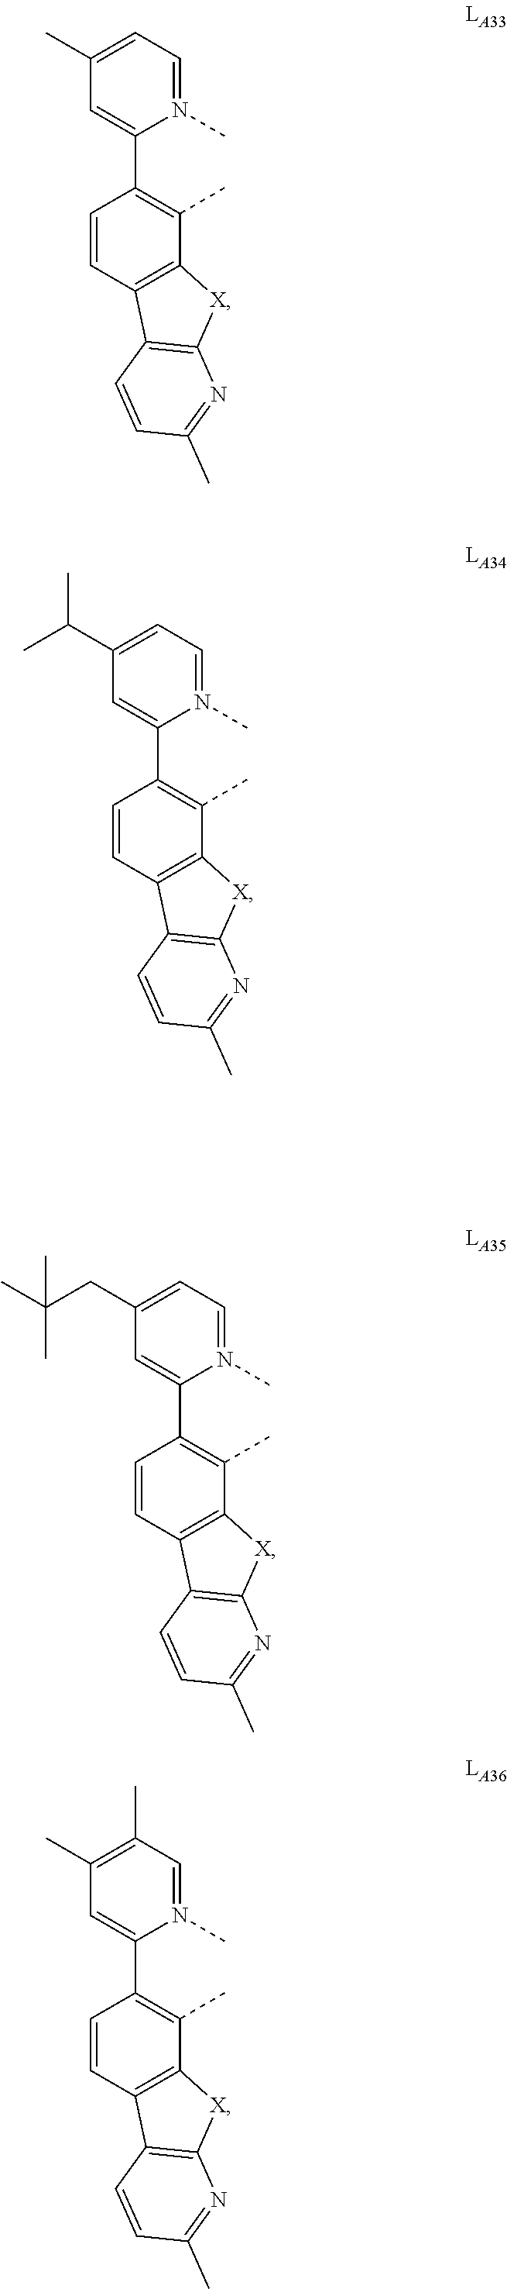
C1=CC2=C(C(C)=C1C1=CC(C)=CC=N1C)[X]C1=C2C=CC(C)=N1.C1=CC2=C(C(C)=C1C1=CC(CC(C)(C)C)=CC=N1C)[X]C1=C2C=CC(C)=N1.C1=CC2=C(C(C)=C1C1=CC(C)=C(C)C=N1C)[X]C1=C2C=CC(C)=N1.C1=CC2=C(C(C)=C1C1=CC(C(C)C)=CC=N1C)[X]C1=C2C=CC(C)=N1
